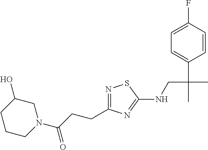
N1=C(CCC(N2CC(O)CCC2)=O)N=C(NCC(C)(C2=CC=C(F)C=C2)C)S1
